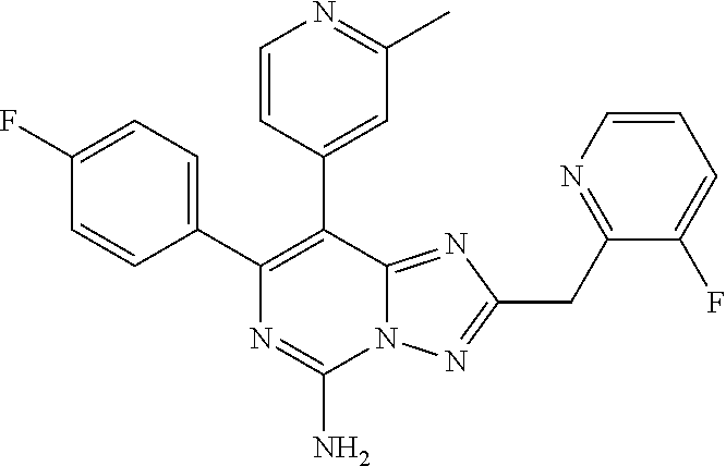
C1(C2=C(C3=CC(C)=NC=C3)C3=NC(CC4=NC=CC=C4F)=NN3C(N)=N2)=CC=C(F)C=C1
